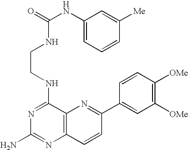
N1=C(NCCNC(NC2=CC=CC([Me])=C2)=O)C2=C(N=C1N)C=CC(C1=CC([OMe])=C([OMe])C=C1)=N2
